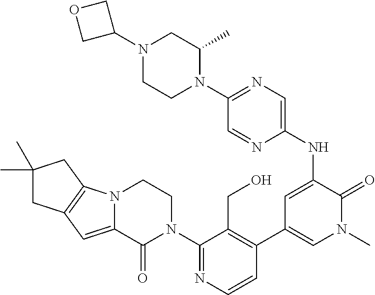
N12C(=CC3=C1CC(C)(C)C3)C(=O)N(C1=NC=CC(C3=CN(C)C(=O)C(NC4=CN=C(N5C(C)CN(C6COC6)CC5)C=N4)=C3)=C1CO)CC2
